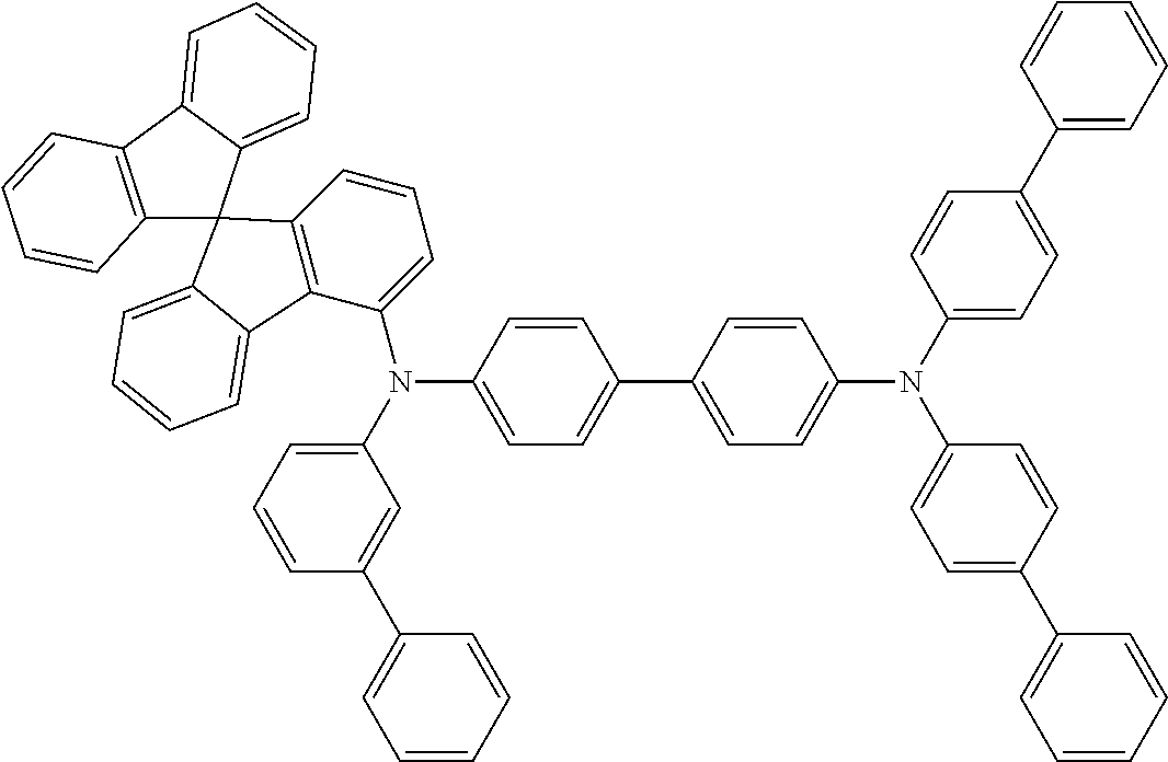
C12=C(C3=CC=CC=C3C13C1=C(C(N(C4=CC=C(C5=CC=C(N(C6=CC=C(C7=CC=CC=C7)C=C6)C6=CC=C(C7=CC=CC=C7)C=C6)C=C5)C=C4)C4=CC=CC(C5=CC=CC=C5)=C4)=CC=C1)C1=CC=CC=C31)C=CC=C2
